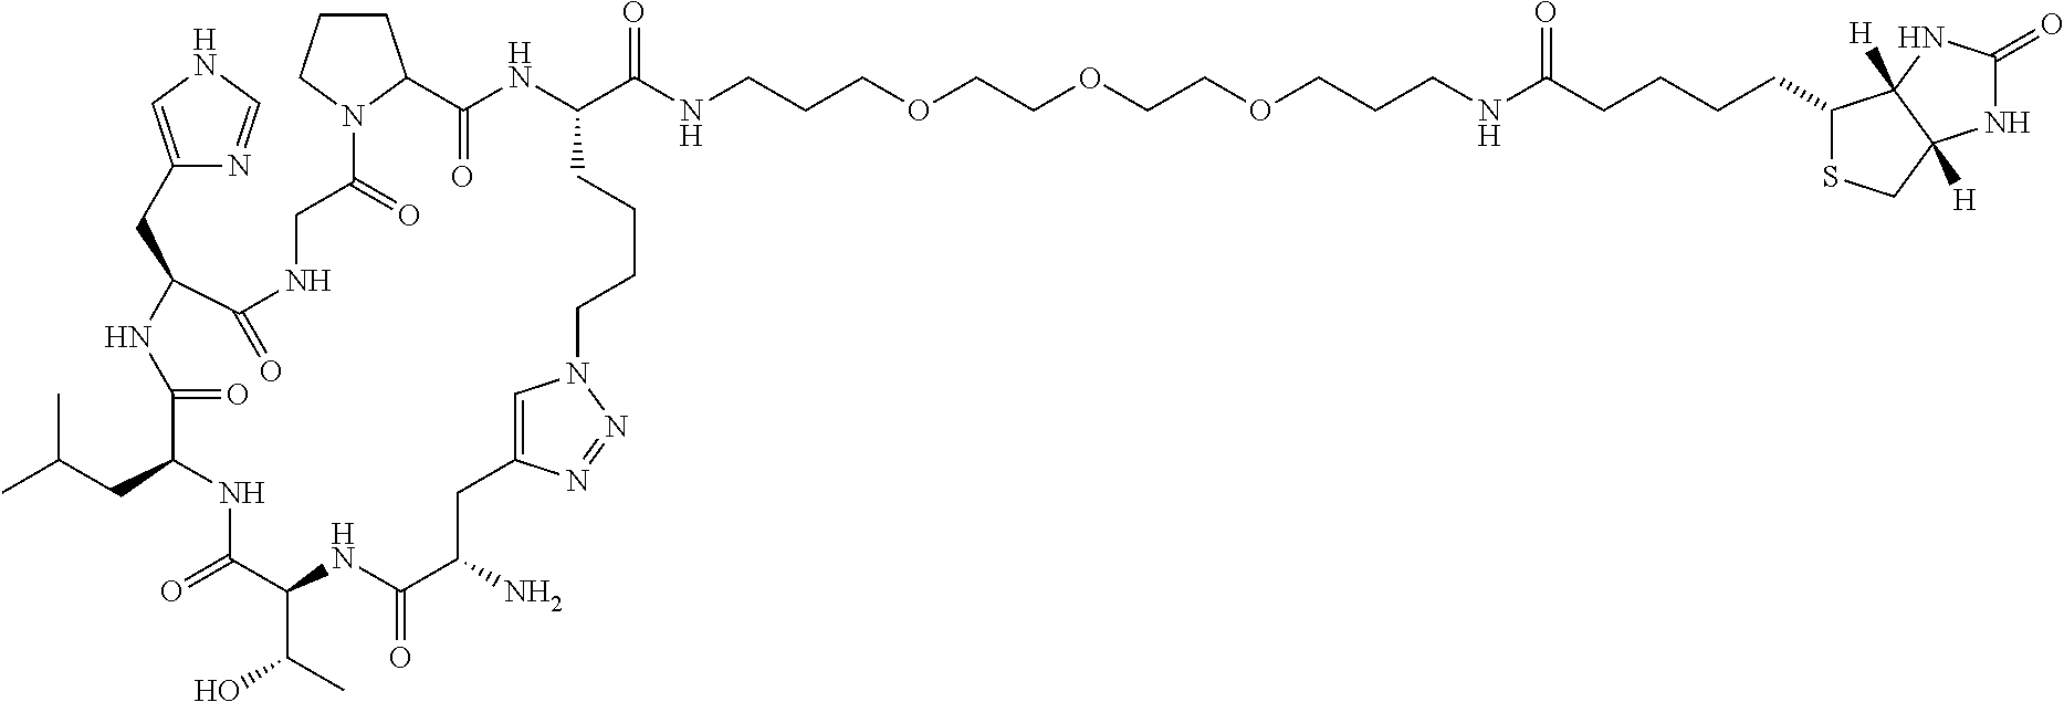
N1C(C(NCCCOCCOCCOCCCNC(CCCCC2SCC3([H])C2([H])NC(=O)N3)=O)=O)CCCCN2C=C(N=N2)CC(N)C(=O)NC(C(C)O)C(=O)NC(CC(C)C)C(=O)NC(CC2=CNC=N2)C(=O)NCC(=O)N2CCCC2C1=O
